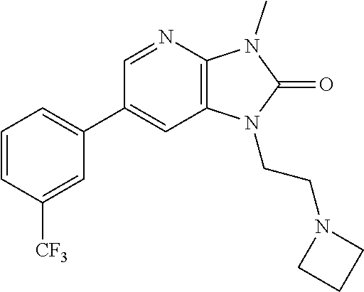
C1(C2=CC=CC([CF3])=C2)=CC2=C(N=C1)N(C)C(=O)N2CCN1CCC1
